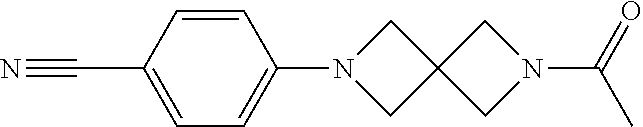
C1=CC(C#N)=CC=C1N1CC2(C1)CN(C(=O)C)C2
